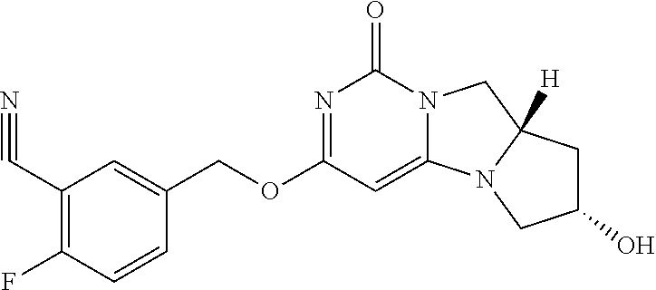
N12C(=CC(OCC3=CC(C#N)=C(F)C=C3)=NC1=O)N1C([H])(C2)CC(O)C1
